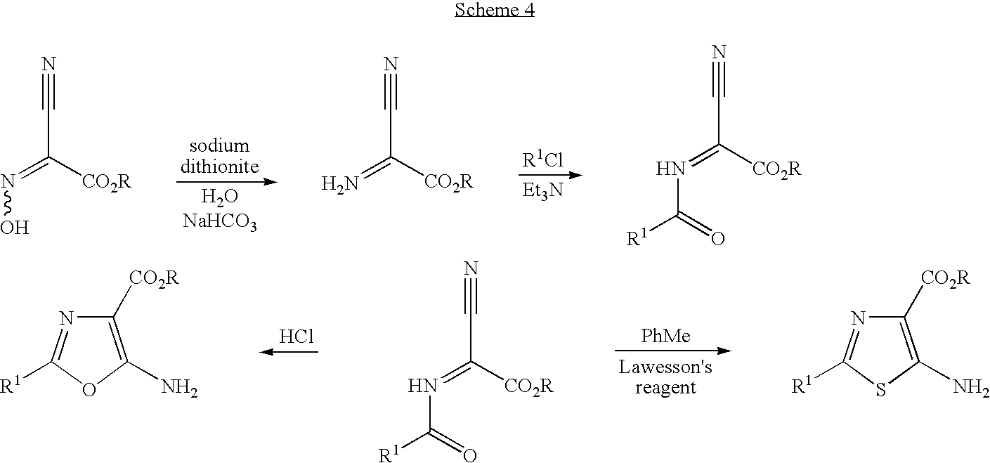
[Et3N].N#CC([CO2R])=NO.N#CC([CO2R])=N.N#CC([CO2R])=NC([R1])=O.Cl.[PhMe].C1([CO2R])=C(N)OC([R1])=N1.N#CC([CO2R])=NC([R1])=O.C1([CO2R])=C(N)SC([R1])=N1
